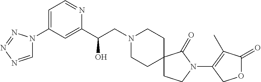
C1(C(CN2CCC3(CC2)CCN(C2=C(C)C(=O)OC2)C3=O)O)=CC(N2C=NN=N2)=CC=N1
